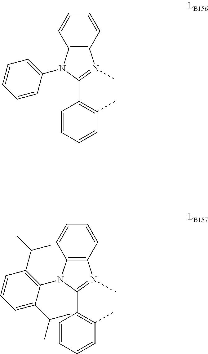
C12=C(N(C)=C(C3=C(C)C=CC=C3)N1C1=C(C(C)C)C=CC=C1C(C)C)C=CC=C2.C12=C(N(C)=C(C3=C(C)C=CC=C3)N1C1=CC=CC=C1)C=CC=C2
